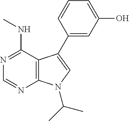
N1=C(NC)C2=C(N=C1)N(C(C)C)C=C2C1=CC(O)=CC=C1
